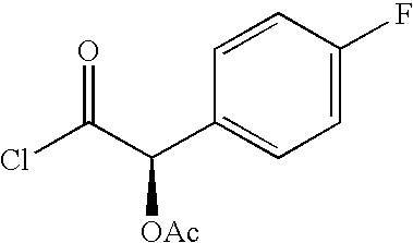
C1=C(F)C=CC(C(C(Cl)=O)[OAc])=C1
